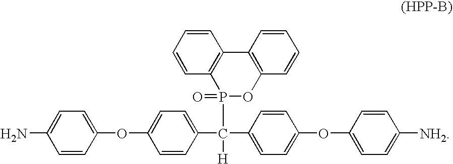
NC1=CC=C(OC2=CC=C(C(C3=CC=C(OC4=CC=C([NH2])C=C4)C=C3)(P3(=O)OC4=C(C5=C3C=CC=C5)C=CC=C4)[H])C=C2)C=C1
